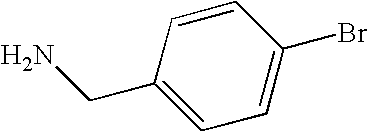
C1(CN)=CC=C(Br)C=C1
